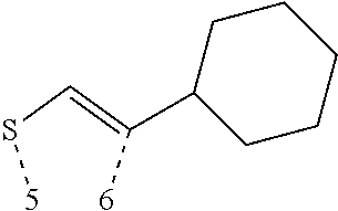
[5]SC=C([6])C1CCCCC1
